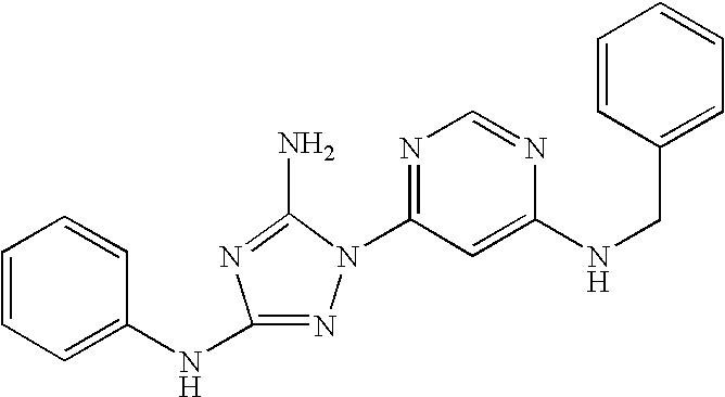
N1=C(NC2=CC=CC=C2)N=C(N)N1C1=NC=NC(NCC2=CC=CC=C2)=C1
